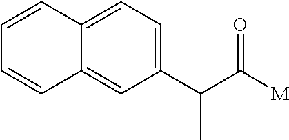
C1(C(C([M])=O)C)=CC=C2C(=C1)C=CC=C2
